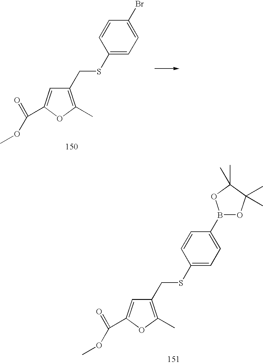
S(CC1=C(C)OC(C(=O)OC)=C1)C1=CC=C(Br)C=C1.S(CC1=C(C)OC(C(=O)OC)=C1)C1=CC=C(B2OC(C)(C)C(C)(C)O2)C=C1
